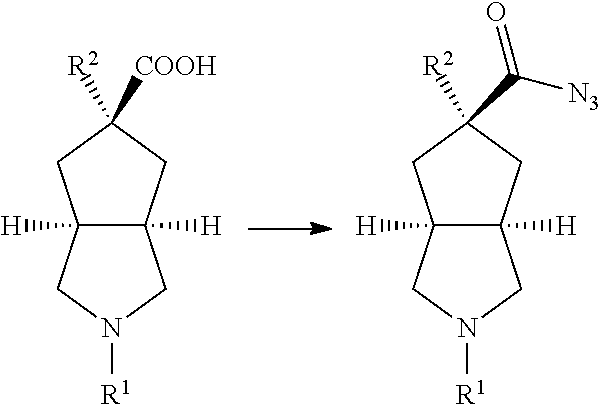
C12([H])C([H])(CN([R1])C1)CC([R2])([COOH])C2.C12([H])C([H])(CN([R1])C1)CC([R2])(C([N3])=O)C2
